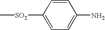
C1=C([SO2]C)C=CC(N)=C1
